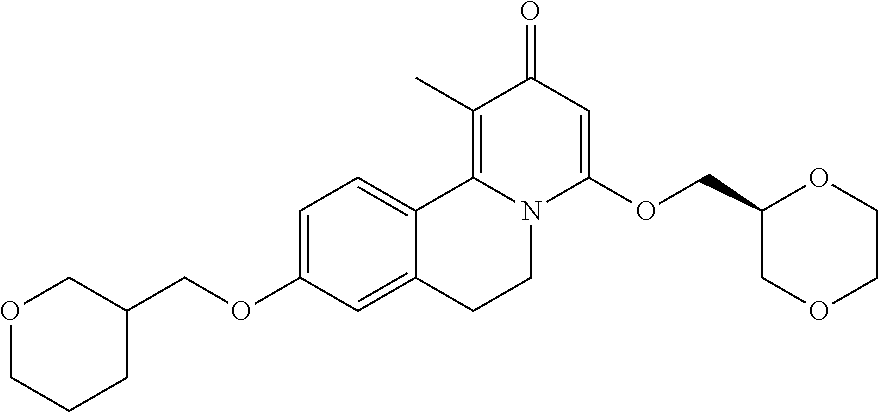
C1=C(OCC2COCCC2)C=C2C(=C1)C1=C(C)C(=O)C=C(OCC3COCCO3)N1CC2
